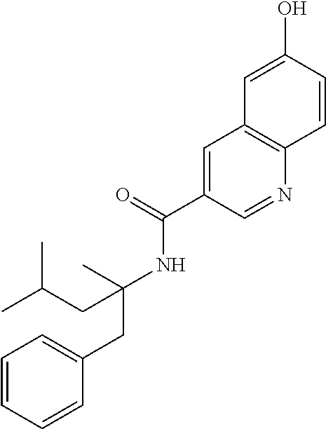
CC(NC(C1=CC2=C(N=C1)C=CC(O)=C2)=O)(CC1=CC=CC=C1)CC(C)C
